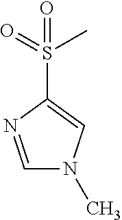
C1=NC(S(=O)(C)=O)=CN1C
